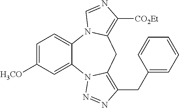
C1=C([H3CO])C=C2C(=C1)N1C(=C([CO2Et])N=C1)CC1=C(CC3=CC=CC=C3)N=NN21
